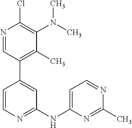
C1=CC(C2=C(C)C(N(C)C)=C(Cl)N=C2)=CC(NC2=CC=NC(C)=N2)=N1
